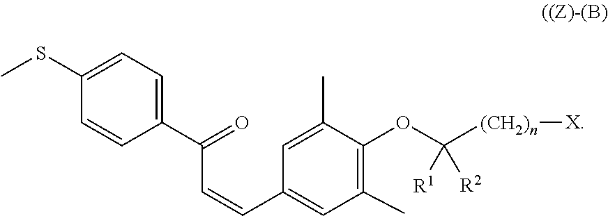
C1(C)=CC(C=CC(C2=CC=C(SC)C=C2)=O)=CC(C)=C1OC([R1])([(CH2)n][X])[R2]
